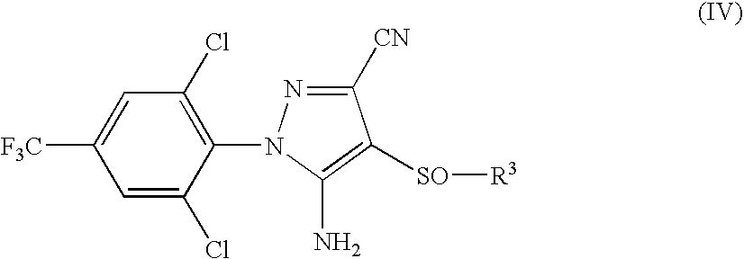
C1=C(Cl)C(N2N=C([CN])C([SO][R3])=C2N)=C(Cl)C=C1[F3C]
